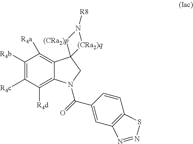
C1([R4b])=C([R4c])C([R4d])=C2C(=C1[R4a])C1(CN2C(=O)C2=CC3=C(C=C2)SN=N3)[(CRa2)p]N([R8])[(CRa2)q]1
